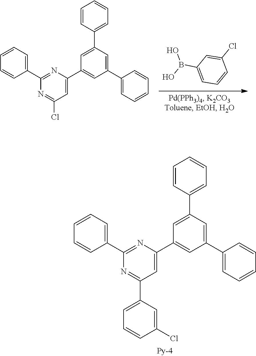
C1(Cl)=CC(C2=NC(C3=CC=CC=C3)=NC(C3=CC(C4=CC=CC=C4)=CC(C4=CC=CC=C4)=C3)=C2)=CC=C1.C1=CC(C2=NC(C3=CC(C4=CC=CC=C4)=CC(C4=CC=CC=C4)=C3)=CC(Cl)=N2)=CC=C1.C1=C(Cl)C=CC=C1B(O)O
